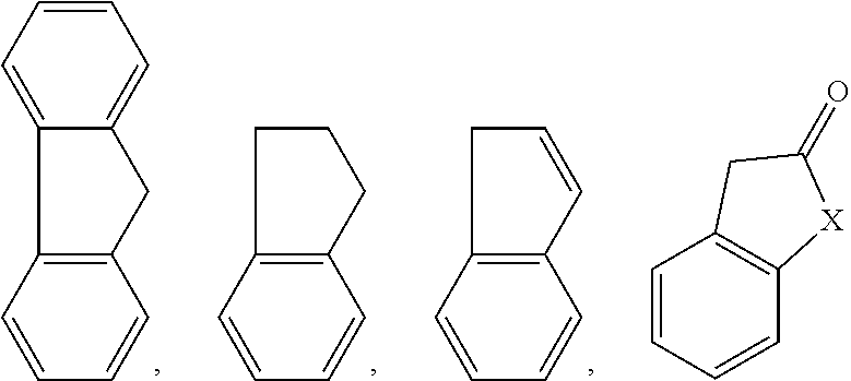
C1=CC=C2C(=C1)CC1=C2C=CC=C1.C1CCC2=C1C=CC=C2.C1C=CC2=C1C=CC=C2.C1=CC=CC2=C1CC(=O)[X]2
